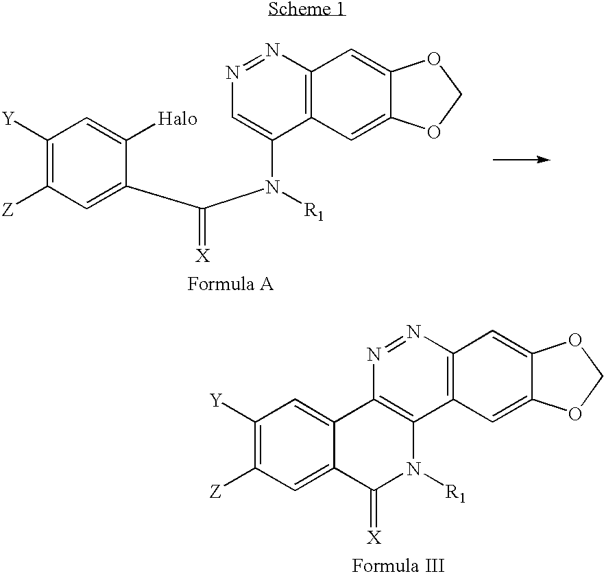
C1([Y])=C([Z])C=C(C(N([R1])C2=CN=NC3=C2C=C2C(=C3)OCO2)=[X])C([Halo])=C1.C1([Y])=C([Z])C=C2C(=C1)C1=C(C3=C(N=N1)C=C1C(=C3)OCO1)N([R1])C2=[X]
